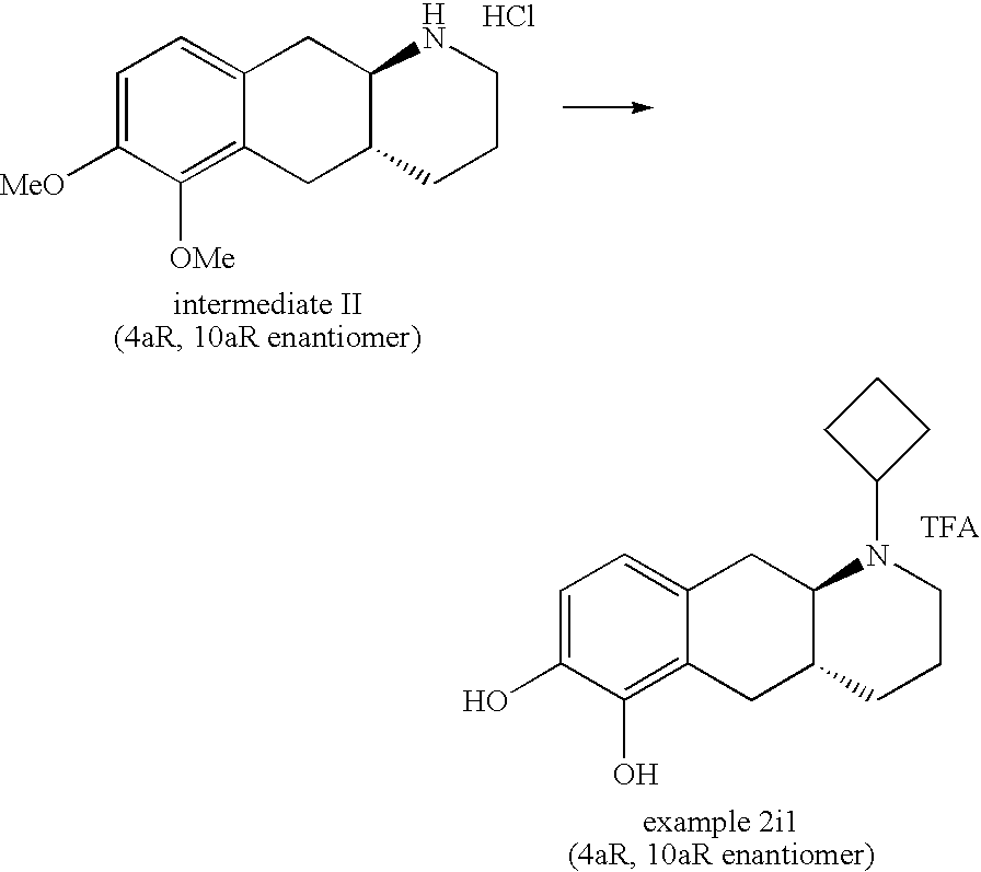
C1=C([MeO])C([OMe])=C2C(=C1)CC1C(C2)CCCN1.Cl.C1=C(O)C(O)=C2C(=C1)CC1C(C2)CCCN1C1CCC1.[TFA]
